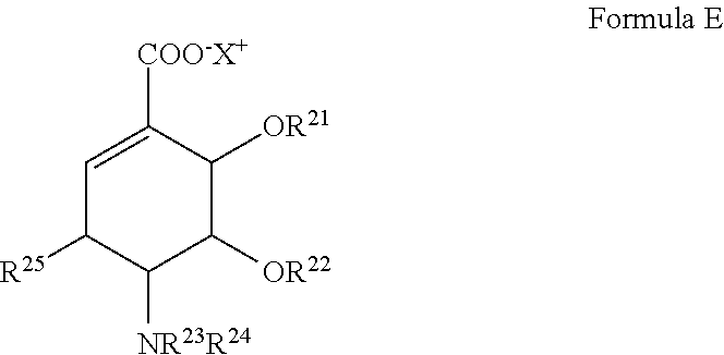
C1([NR23R24])C([OR22])C([OR21])C([COO-X+])=CC1[R25]
